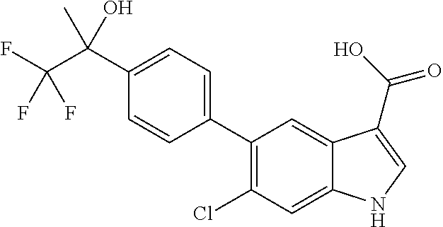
C(C1=CC=C(C2=C(Cl)C=C3C(=C2)C(C(O)=O)=CN3)C=C1)(C(F)(F)F)(C)O
